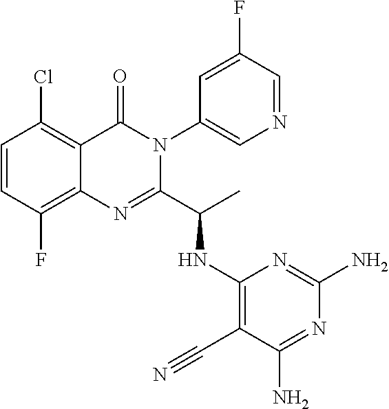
C1=CC(F)=C2C(=C1Cl)C(=O)N(C1=CN=CC(F)=C1)C(C(C)NC1=C(C#N)C(N)=NC(N)=N1)=N2
